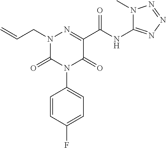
N1(CC=C)C(=O)N(C2=CC=C(F)C=C2)C(=O)C(C(NC2=NN=NN2C)=O)=N1
